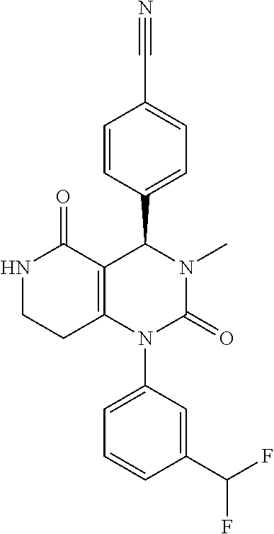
C1=CC(C2C3=C(CCNC3=O)N(C3=CC=CC(C(F)F)=C3)C(=O)N2C)=CC=C1C#N
